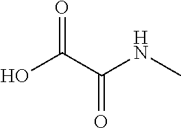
OC(C(NC)=O)=O
